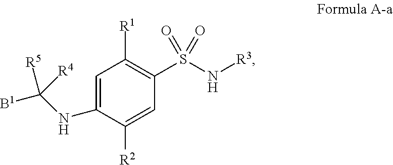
C1([R1])=C(S(N[R3])(=O)=O)C=C([R2])C(NC([B1])([R5])[R4])=C1
